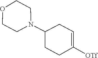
O1CCN(C2CC=C([OTf])CC2)CC1
